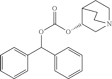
O(C(OC1C2CCN(C1)CC2)=O)C(C1=CC=CC=C1)C1=CC=CC=C1
